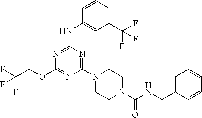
FC(COC1=NC(N2CCN(C(NCC3=CC=CC=C3)=O)CC2)=NC(NC2=CC(C(F)(F)F)=CC=C2)=N1)(F)F
